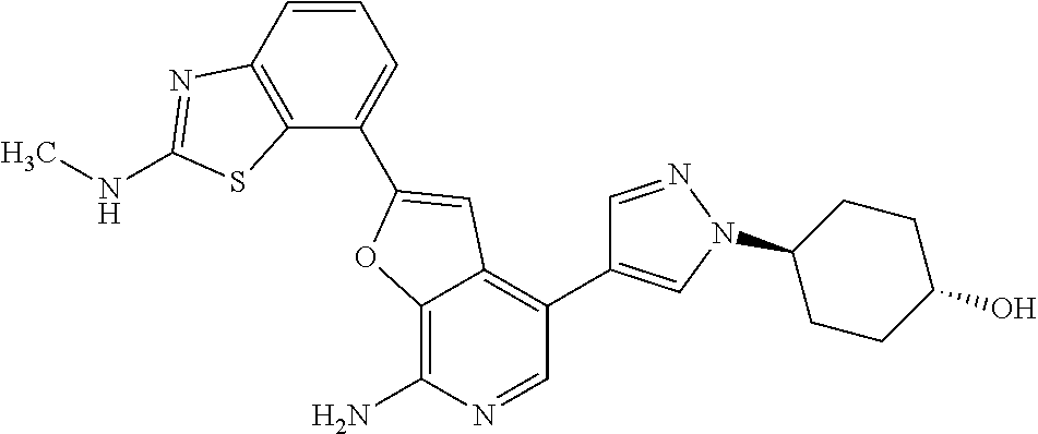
C12=C(N)N=CC(C3=CN(C4CCC(O)CC4)N=C3)=C1C=C(C1=CC=CC3=C1SC(NC)=N3)O2
